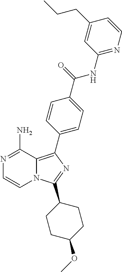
N1=C(N)C2=C(C3=CC=C(C(=O)NC4=NC=CC(CCC)=C4)C=C3)N=C(C3CCC(OC)CC3)N2C=C1
